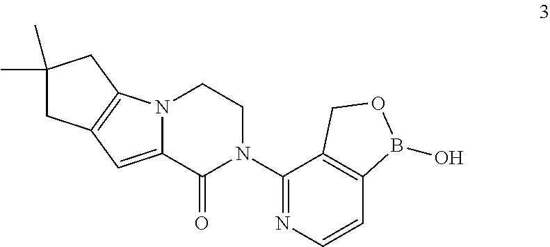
N12C(=CC3=C1CC(C)(C)C3)C(=O)N(C1=NC=CC3=C1COB3O)CC2
